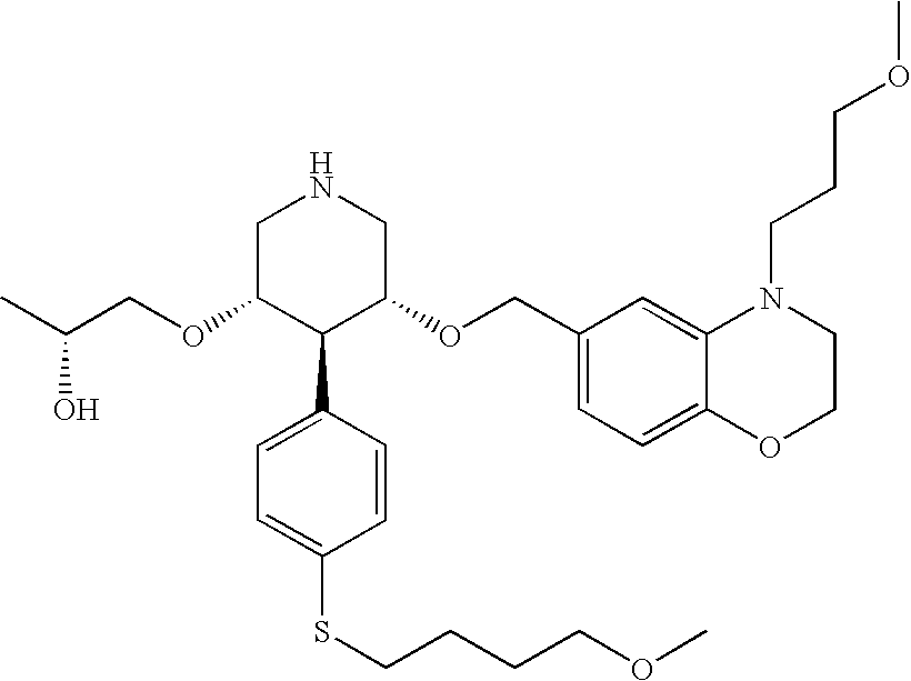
O(C1C(C2=CC=C(SCCCCOC)C=C2)C(OCC2=CC=C3C(=C2)N(CCCOC)CCO3)CNC1)CC(C)O
